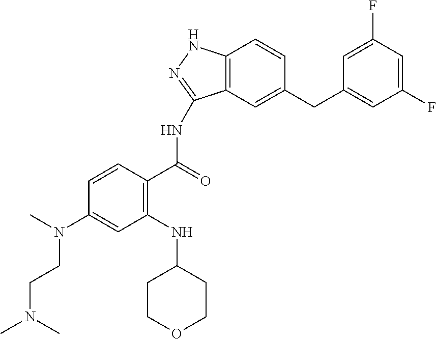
C1(N(CCN(C)C)C)=CC(NC2CCOCC2)=C(C(=O)NC2=NNC3=C2C=C(CC2=CC(F)=CC(F)=C2)C=C3)C=C1
